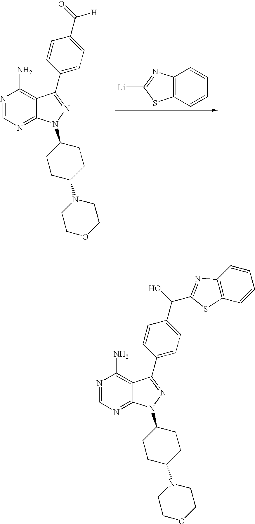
C1(C(O)C2=NC3=C(S2)C=CC=C3)=CC=C(C2=NN(C3CCC(N4CCOCC4)CC3)C3=NC=NC(N)=C32)C=C1.C1(C(=O)[H])=CC=C(C2=NN(C3CCC(N4CCOCC4)CC3)C3=NC=NC(N)=C32)C=C1.C12=C(C=CC=C1)SC([Li])=N2
